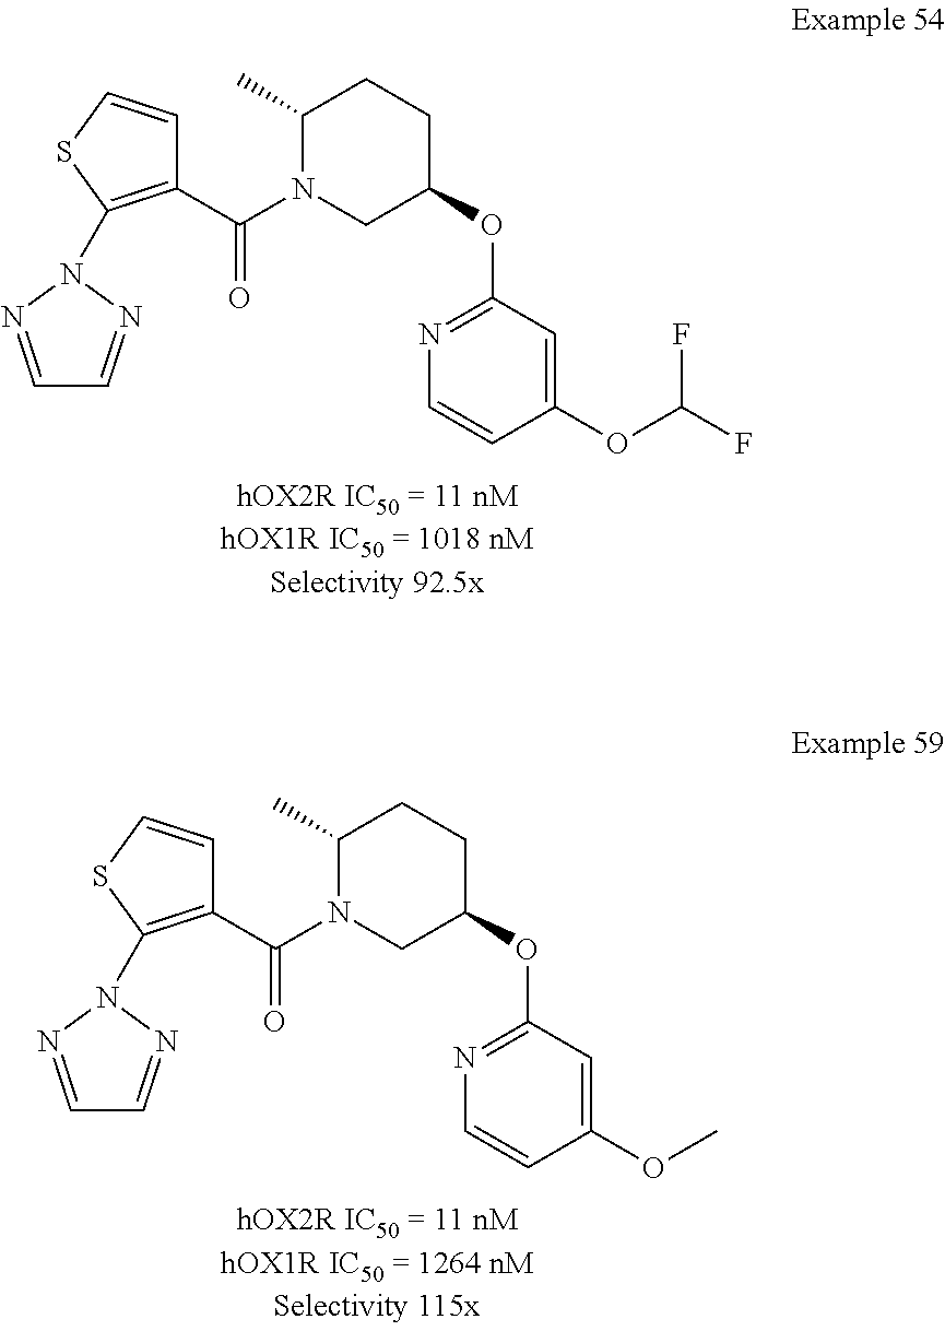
C1(C(N2CC(OC3=NC=CC(OC(F)F)=C3)CCC2C)=O)=C(N2N=CC=N2)SC=C1.C1(C(N2CC(OC3=NC=CC(OC)=C3)CCC2C)=O)=C(N2N=CC=N2)SC=C1
